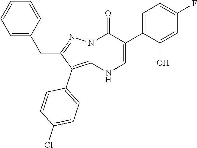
O=C1N2C(=C(C3=CC=C(Cl)C=C3)C(CC3=CC=CC=C3)=N2)NC=C1C1=CC=C(F)C=C1O
